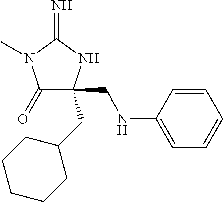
C1(=O)C(CNC2=CC=CC=C2)(CC2CCCCC2)NC(=N)N1C
